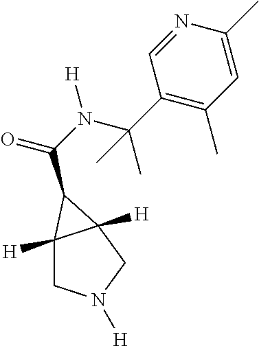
C12([H])CN([H])CC1([H])C2C(N(C(C1=C(C)C=C(C)N=C1)(C)C)[H])=O
